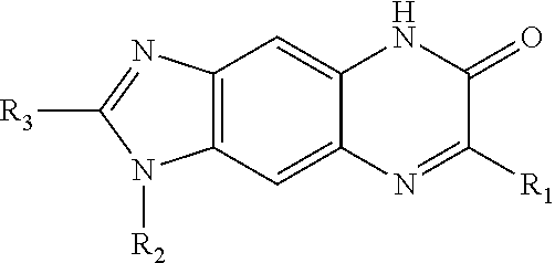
C12=C(C=C3C(=C1)NC(=O)C([R1])=N3)N([R2])C([R3])=N2
